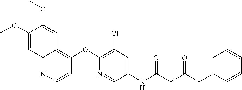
C1(OC)=CC2=NC=CC(OC3=C(Cl)C=C(NC(CC(CC4=CC=CC=C4)=O)=O)C=N3)=C2C=C1OC
